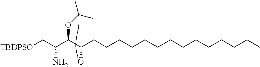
[TBDPSO]CC(C(C(CCCCCCCCCCCCCC)O)OC(C)C)N
